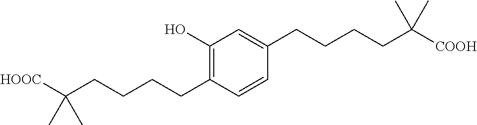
C1(O)=C(CCCCC([HOOC])(C)C)C=CC(CCCCC([COOH])(C)C)=C1
